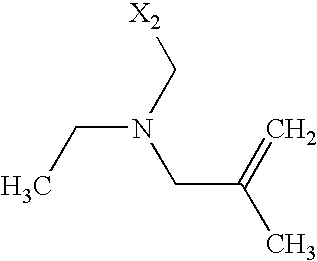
CCN(C[X2])CC(C)=C
